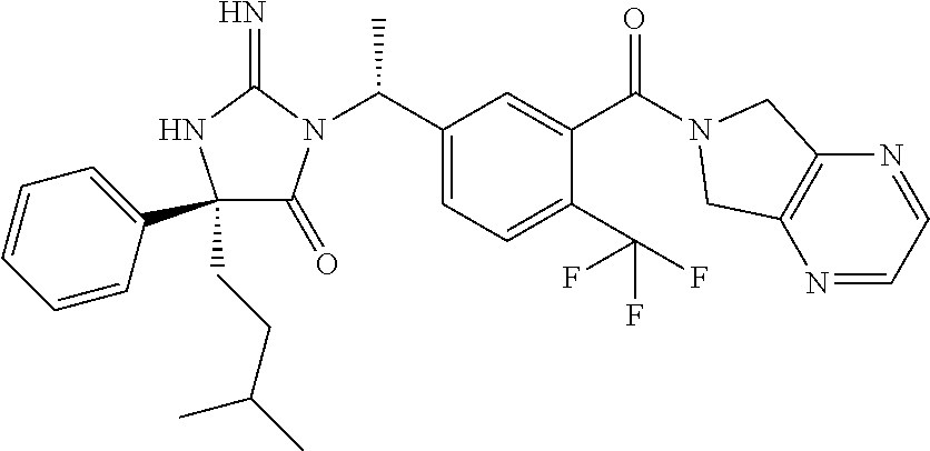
C1(CCC(C)C)(C2=CC=CC=C2)C(=O)N(C(C2=CC=C(C(F)(F)F)C(C(=O)N3CC4=C(N=CC=N4)C3)=C2)C)C(=N)N1
